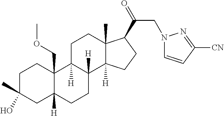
C1C(C)(O)CC2([H])C(COC)(C1)C1([H])C([H])(CC2)C2([H])C(C)(CC1)C(C(=O)CN1C=CC([CN])=N1)CC2
